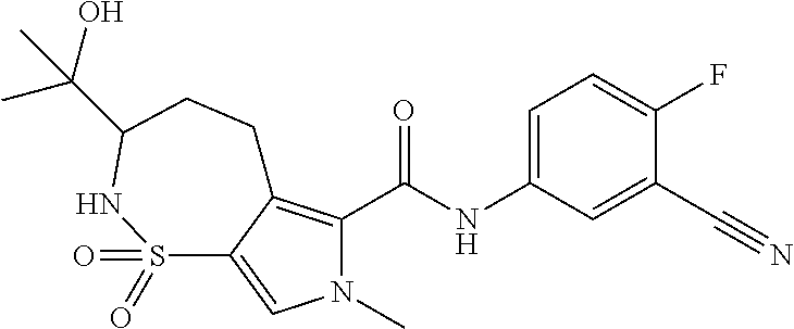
N1(C)C(C(=O)NC2=CC=C(F)C(C#N)=C2)=C2C(=C1)S(=O)(=O)NC(C(C)(O)C)CC2
